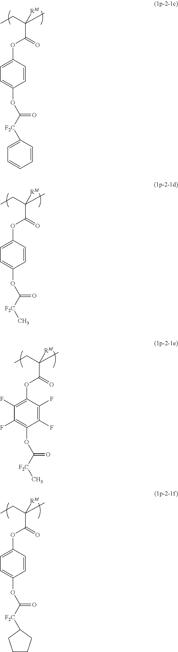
C1(OC(=O)C(C)(CC)[RM])=CC=C(OC([F2C]C2=CC=CC=C2)=O)C=C1.C1(OC(=O)C(C)(CC)[RM])=CC=C(OC([F2C]C)=O)C=C1.C1(OC(=O)C(C)(CC)[RM])=C(F)C(F)=C(OC([F2C]C)=O)C(F)=C1F.C1(OC(=O)C(C)(CC)[RM])=CC=C(OC([F2C]C2CCCC2)=O)C=C1
